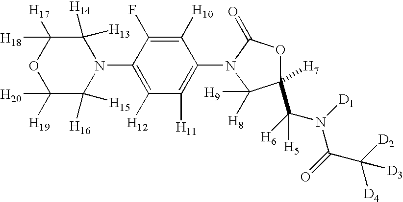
C1([H20])([H19])C([H16])([H15])N(C2=C([H12])C([H11])=C(N3C(=O)OC([H7])(C([H6])(N([D1])C(=O)C([D2])([D4])[D3])[H5])C3([H8])[H9])C([H10])=C2F)C([H13])([H14])C([H18])([H17])O1
